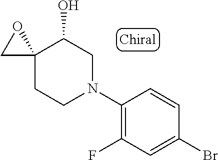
C1(N2CC(O)C3(CC2)CO3)=C(F)C=C(Br)C=C1
